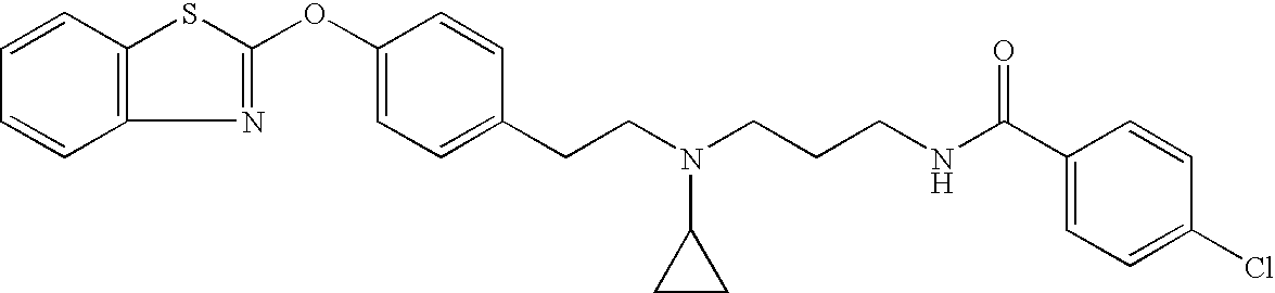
C1=CC2=C(C=C1)SC(OC1=CC=C(CCN(CCCNC(C3=CC=C(Cl)C=C3)=O)C3CC3)C=C1)=N2
